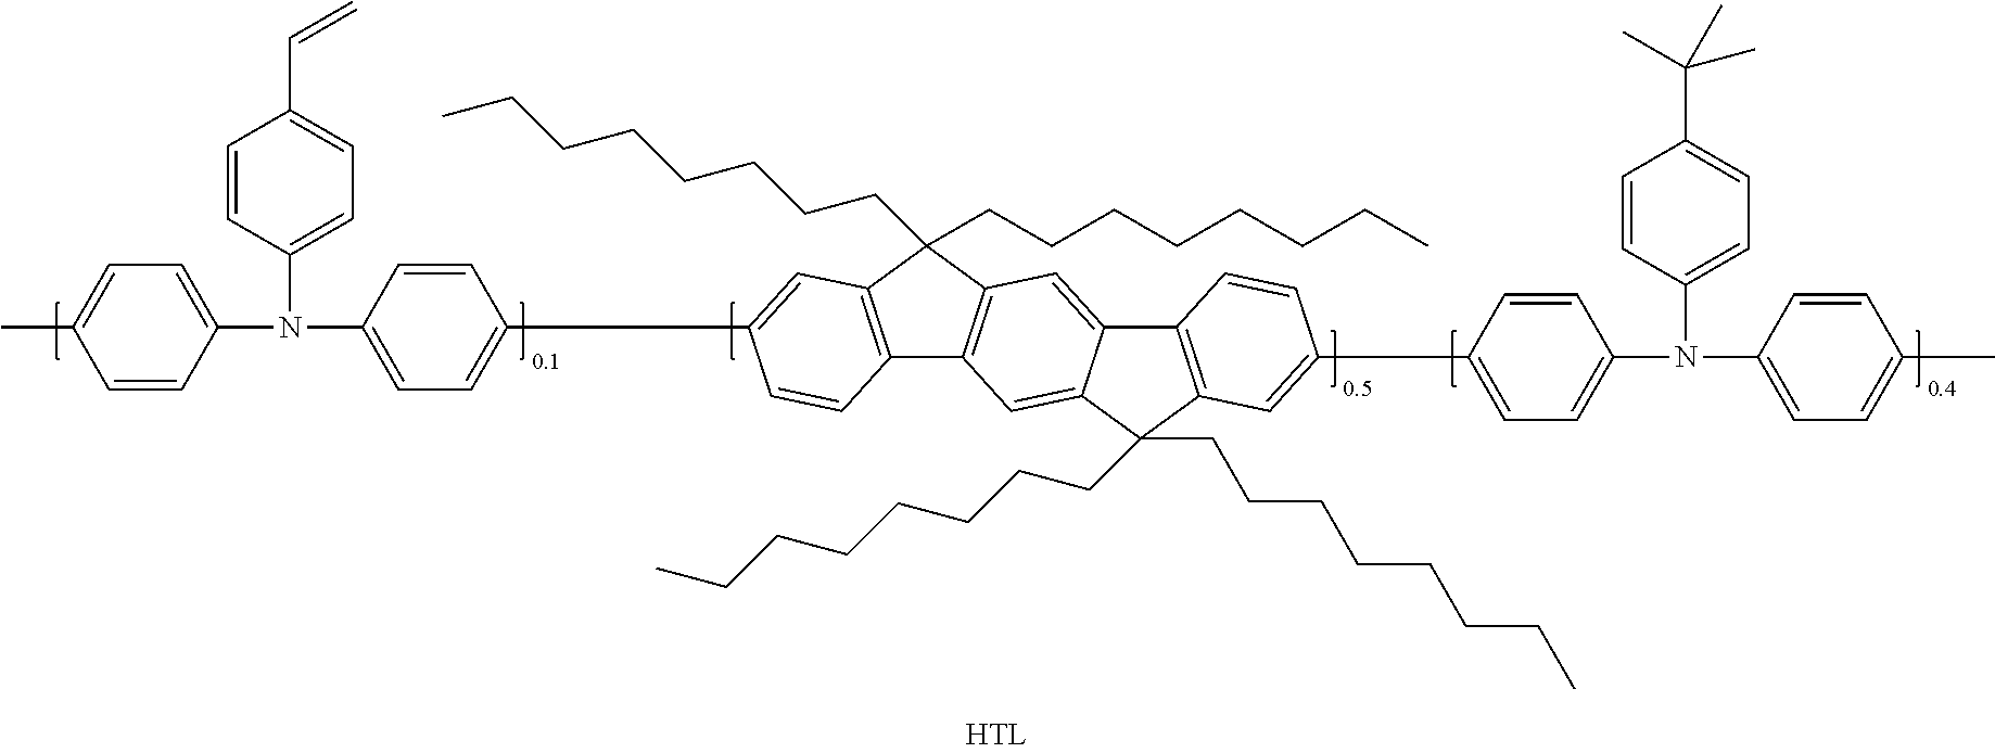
C1=CC(N(C2=CC=C(C3=CC4=C(C5=C(C4(CCCCCCCC)CCCCCCCC)C=C4C(=C5)C(CCCCCCCC)(CCCCCCCC)C5=C4C=CC(C4=CC=C(N(C6=CC=C(C)C=C6)C6=CC=C(C(C)(C)C)C=C6)C=C4)=C5)C=C3)C=C2)C2=CC=C(C=C)C=C2)=CC=C1C
